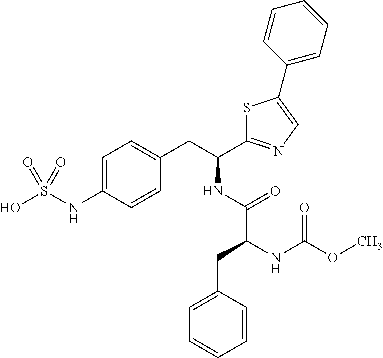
C1=C(NS(O)(=O)=O)C=CC(CC(C2=NC=C(C3=CC=CC=C3)S2)NC(C(NC(OC)=O)CC2=CC=CC=C2)=O)=C1
